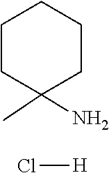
C1C(C)(N)CCCC1.Cl[H]
